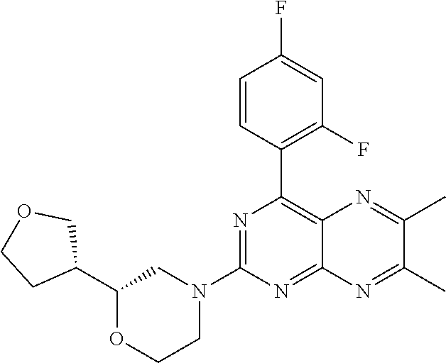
C1(C2COCC2)OCCN(C2=NC(C3=C(F)C=C(F)C=C3)=C3C(=N2)N=C(C)C(C)=N3)C1
